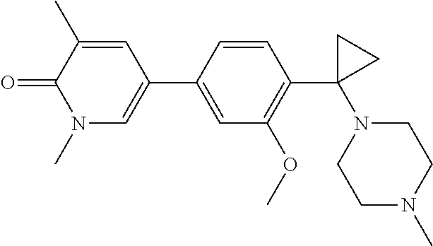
C1=C(C2=CN(C)C(=O)C(C)=C2)C=CC(C2(N3CCN(C)CC3)CC2)=C1OC
